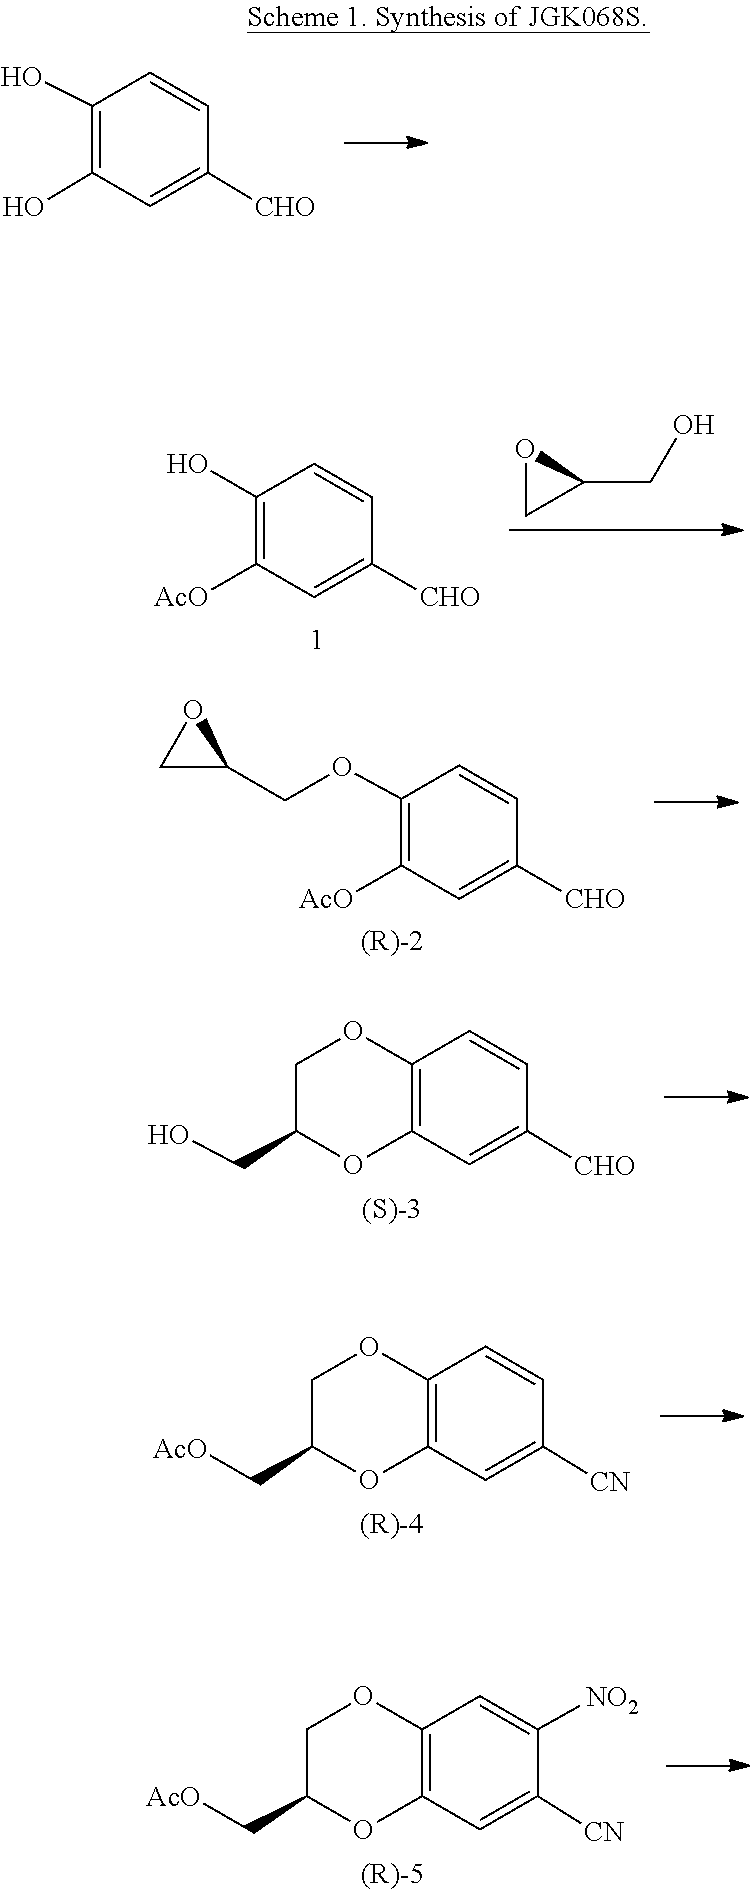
C1=CC([CHO])=CC(O)=C1O.C1(CO)CO1.C1=CC([CHO])=CC([AcO])=C1O.C1=CC([CHO])=CC([AcO])=C1OCC1CO1.C1(CO)COC2=C(O1)C=C([CHO])C=C2.C1(C[AcO])COC2=C(C=C([CN])C=C2)O1.C1=C([NO2])C([CN])=CC2=C1OCC(C[AcO])O2
